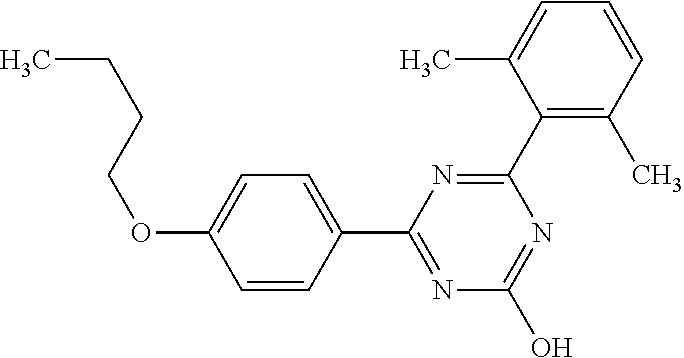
N1=C(O)N=C(C2=CC=C(OCCCC)C=C2)N=C1C1=C(C)C=CC=C1C
